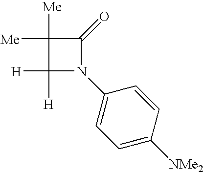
C1(N2C(=O)C([Me])([Me])C2([H])[H])=CC=C([NMe2])C=C1
